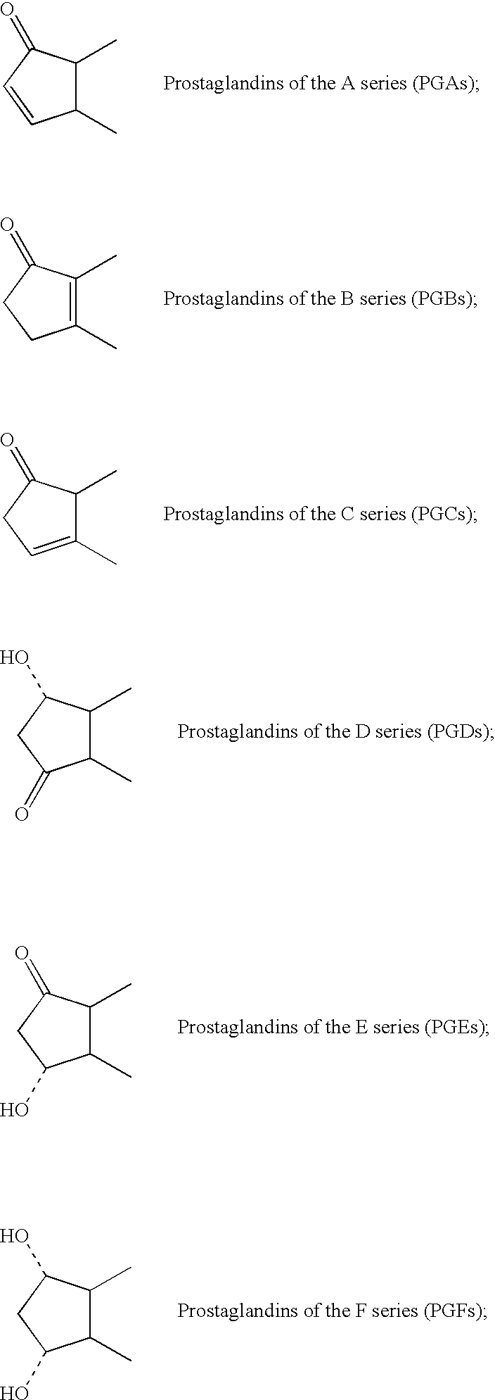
C1(C)C(C)C(=O)C=C1.C1(C)=C(C)C(=O)CC1.C1(C)=CCC(=O)C1C.C1(C)C(C)C(O)CC1=O.C1(C)C(C)C(=O)CC1O.C1(C)C(C)C(O)CC1O
